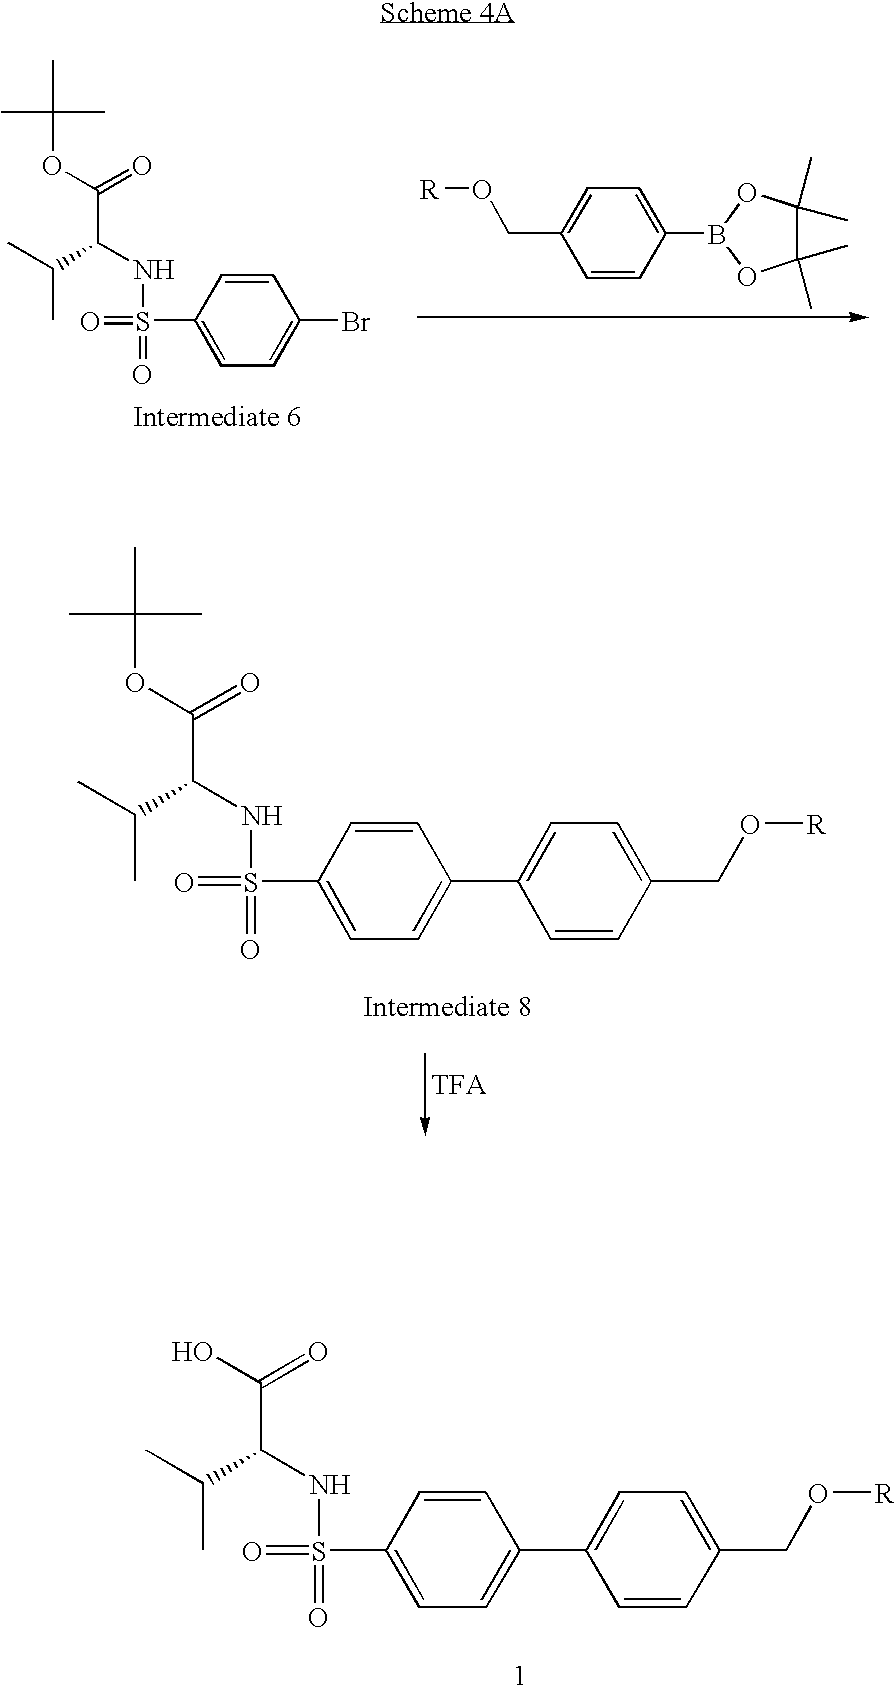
[R]OCC1=CC=C(B2OC(C)(C)C(C)(C)O2)C=C1.C1=C(S(NC(C(OC(C)(C)C)=O)C(C)C)(=O)=O)C=CC(Br)=C1.C1=C(S(NC(C(OC(C)(C)C)=O)C(C)C)(=O)=O)C=CC(C2=CC=C(CO[R])C=C2)=C1.C1=C(S(NC(C(O)=O)C(C)C)(=O)=O)C=CC(C2=CC=C(CO[R])C=C2)=C1
